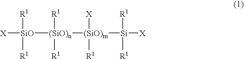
[X][SiO]([R1])([R1])[(SiO)n]([R1])([R1])[(SiO)m]([Si]([R1])([R1])[X])([X])[R1]
